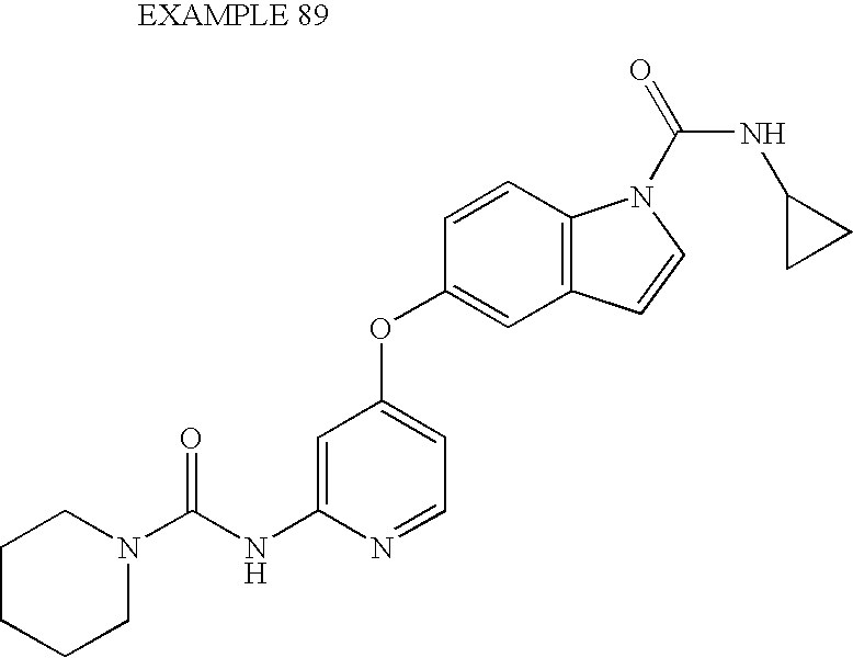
C1=C(NC(N2CCCCC2)=O)N=CC=C1OC1=CC2=C(C=C1)N(C(=O)NC1CC1)C=C2
